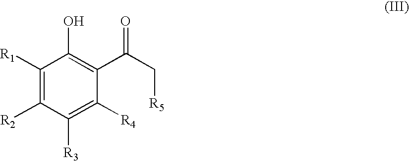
C1([R1])=C([R2])C([R3])=C([R4])C(C(C[R5])=O)=C1O
